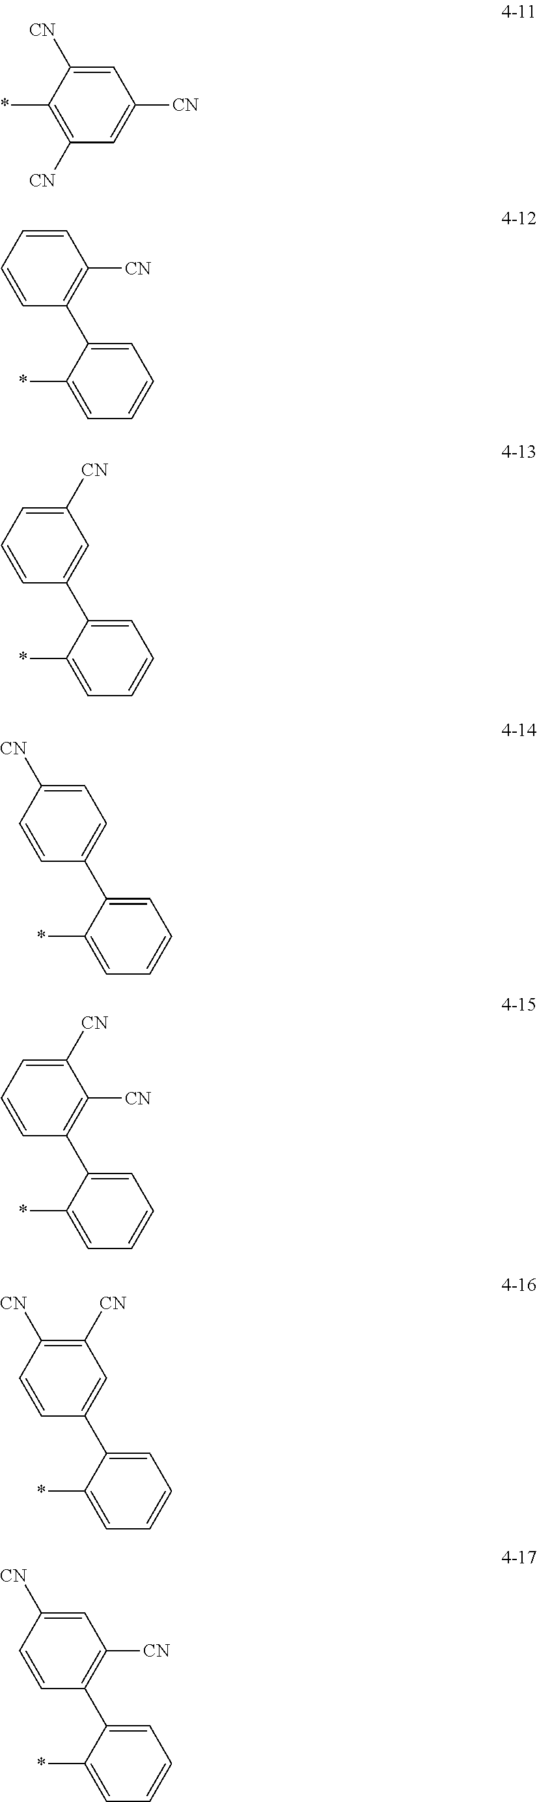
C1([CN])=C(*)C([CN])=CC([CN])=C1.C1=C(*)C(C2=C([CN])C=CC=C2)=CC=C1.C1=C(*)C(C2=CC([CN])=CC=C2)=CC=C1.C1=C(*)C(C2=CC=C([CN])C=C2)=CC=C1.C1=C(*)C(C2=C([CN])C([CN])=CC=C2)=CC=C1.C1=C(*)C(C2=CC([CN])=C([CN])C=C2)=CC=C1.C1=C(*)C(C2=C([CN])C=C([CN])C=C2)=CC=C1
